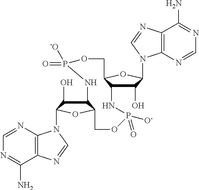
C1=NC2=C(C(N)=N1)N=CN2C1C(O)C2C(O1)COP(=O)([O-])NC1C(O)C(N3C4=C(N=C3)C(N)=NC=N4)OC1COP(=O)([O-])N2
